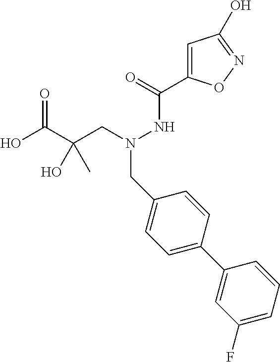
N(N(CC(C(O)=O)(C)O)CC1=CC=C(C2=CC(F)=CC=C2)C=C1)C(C1=CC(O)=NO1)=O
